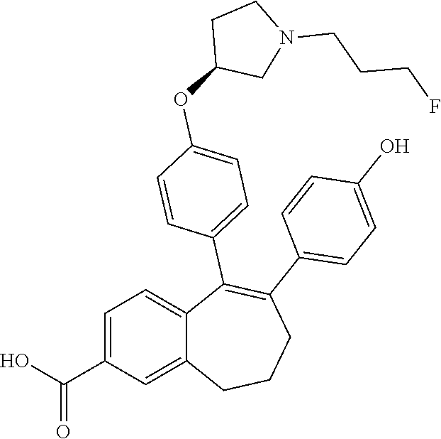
C1=C(C(O)=O)C=C2C(=C1)C(C1=CC=C(OC3CN(CCCF)CC3)C=C1)=C(C1=CC=C(O)C=C1)CCC2
